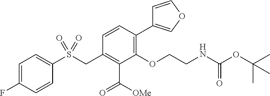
C1=C(F)C=CC(S(CC2=C(C(=O)[OMe])C(OCCNC(OC(C)(C)C)=O)=C(C3=COC=C3)C=C2)(=O)=O)=C1
